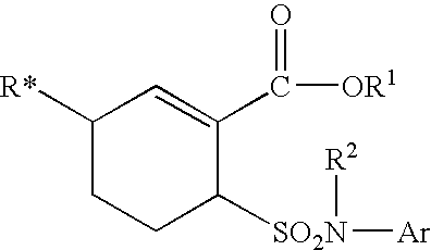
C1([R*])CCC([SO2N]([R2])[Ar])C(C(=O)[OR1])=C1
